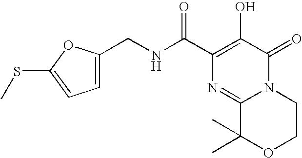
C1=C(CNC(C2=C(O)C(=O)N3C(=N2)C(C)(C)OCC3)=O)OC(SC)=C1
